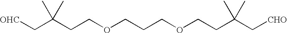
[OHC]CC(CCOCCCOCCC(C[CHO])(C)C)(C)C
